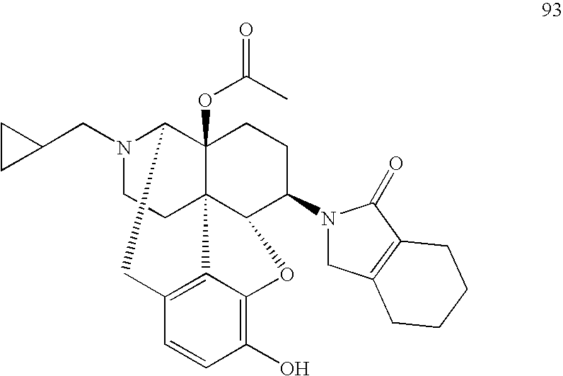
N1(CC2CC2)CCC23C4(OC(C)=O)C1CC1=C2C(=C(O)C=C1)OC3C(N1CC2=C(C1=O)CCCC2)CC4
